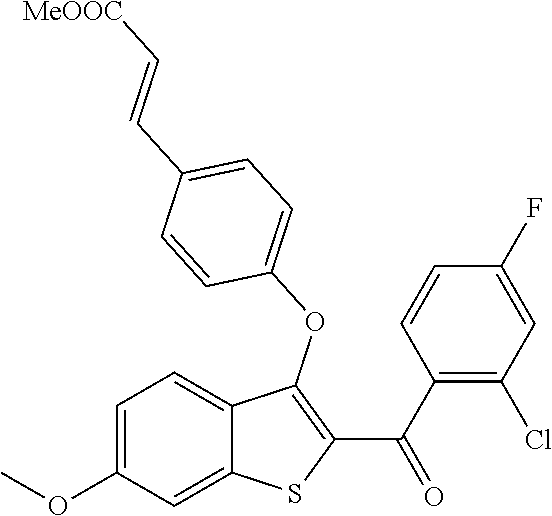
C1=C(OC)C=C2C(=C1)C(OC1=CC=C(C=C[MeOOC])C=C1)=C(C(C1=C(Cl)C=C(F)C=C1)=O)S2
